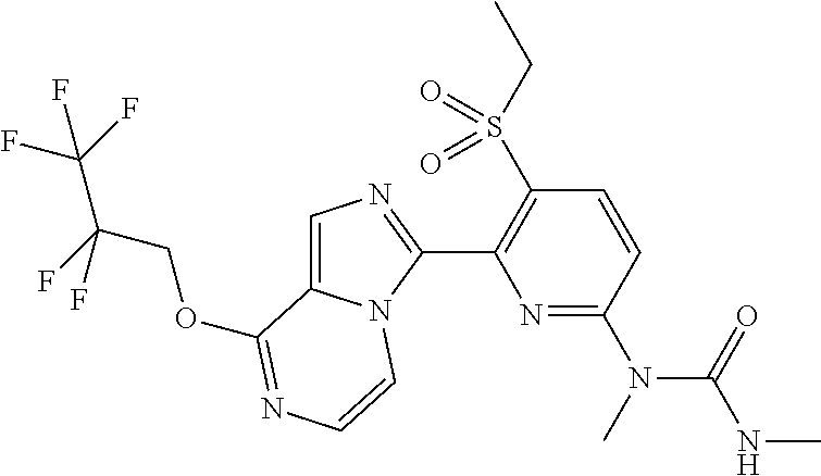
C1=C2N(C(C3=C(S(CC)(=O)=O)C=CC(N(C)C(NC)=O)=N3)=N1)C=CN=C2OCC(F)(C(F)(F)F)F
